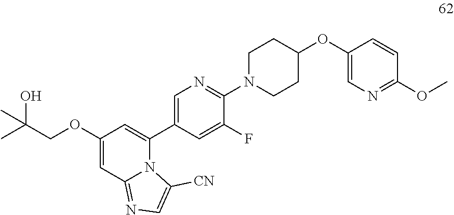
O(C)C1=NC=C(OC2CCN(C3=NC=C(C4=CC(OCC(O)(C)C)=CC5=NC=C([CN])N45)C=C3F)CC2)C=C1
